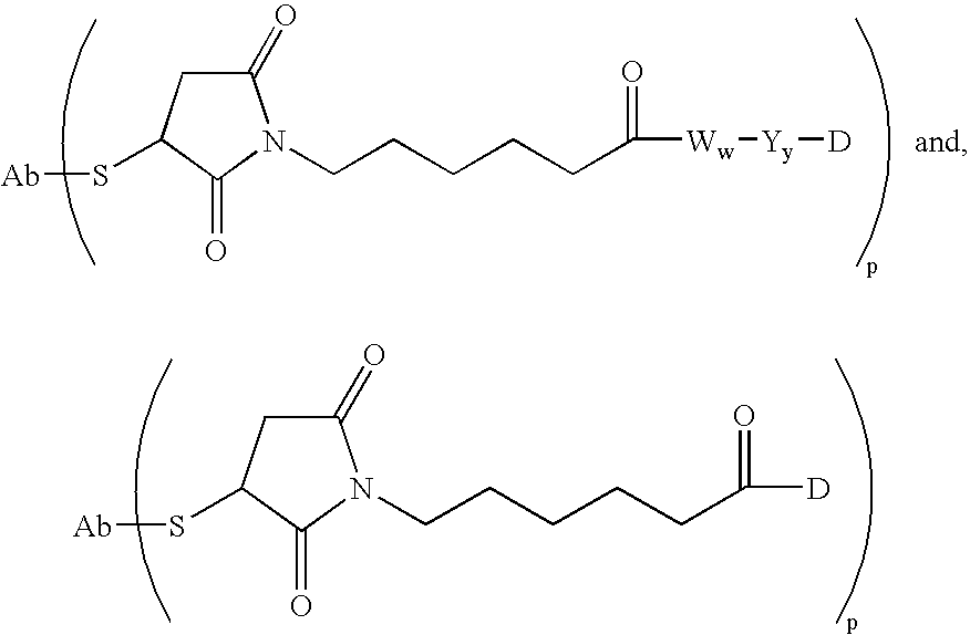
C1(=O)CC(S[Ab])C(=O)N1CCCCCC(=O)[Ww][Yy][D].C1(=O)CC(S[Ab])C(=O)N1CCCCCC(=O)[D]
